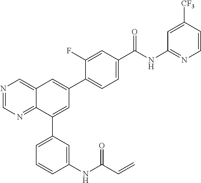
N1=CN=C2C(=C1)C=C(C1=CC=C(C(NC3=NC=CC([CF3])=C3)=O)C=C1F)C=C2C1=CC=CC(NC(C=C)=O)=C1
